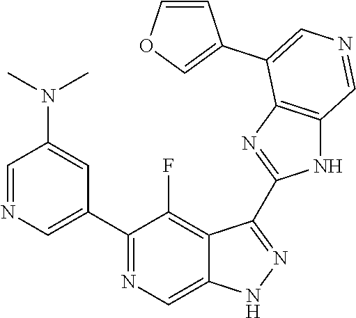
C1(C2=CN=CC(N(C)C)=C2)=NC=C2C(=C1F)C(C1=NC3=C(N1)C=NC=C3C1=COC=C1)=NN2
